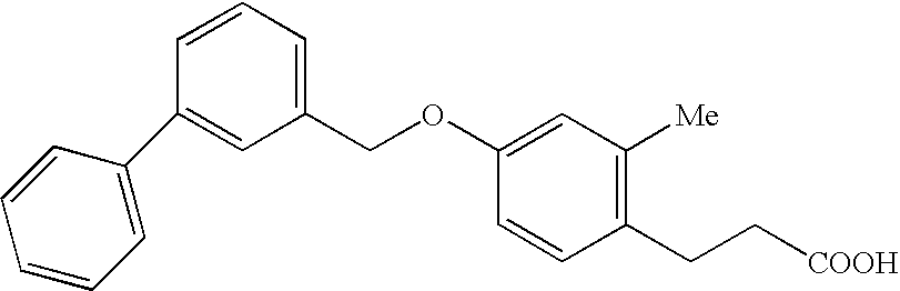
C1(C2=CC(COC3=CC([Me])=C(CC[COOH])C=C3)=CC=C2)=CC=CC=C1
